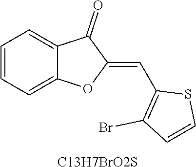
C1=CC=C2C(=C1)C(=O)C(=CC1=C(Br)C=CS1)O2.[C13H7BrO2S]
